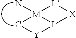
[M]12(N)[L][X][L]1[Y]C2
